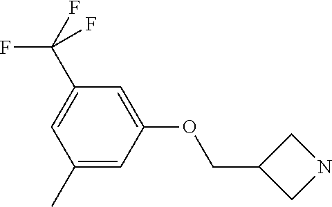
C1(C)=CC(OCC2CNC2)=CC(C(F)(F)F)=C1
